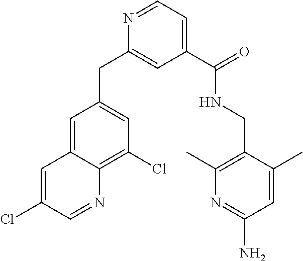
C1(C(=O)NCC2=C(C)N=C(N)C=C2C)=CC=NC(CC2=CC(Cl)=C3C(=C2)C=C(Cl)C=N3)=C1
